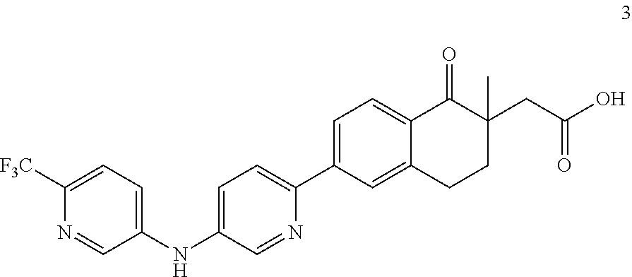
C1(NC2=CC=C(C3=CC=C4C(=C3)CCC(C)(CC(O)=O)C4=O)N=C2)=CC=C([F3C])N=C1
